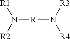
N([R]N([R4])[R3])([R2])[R1]
